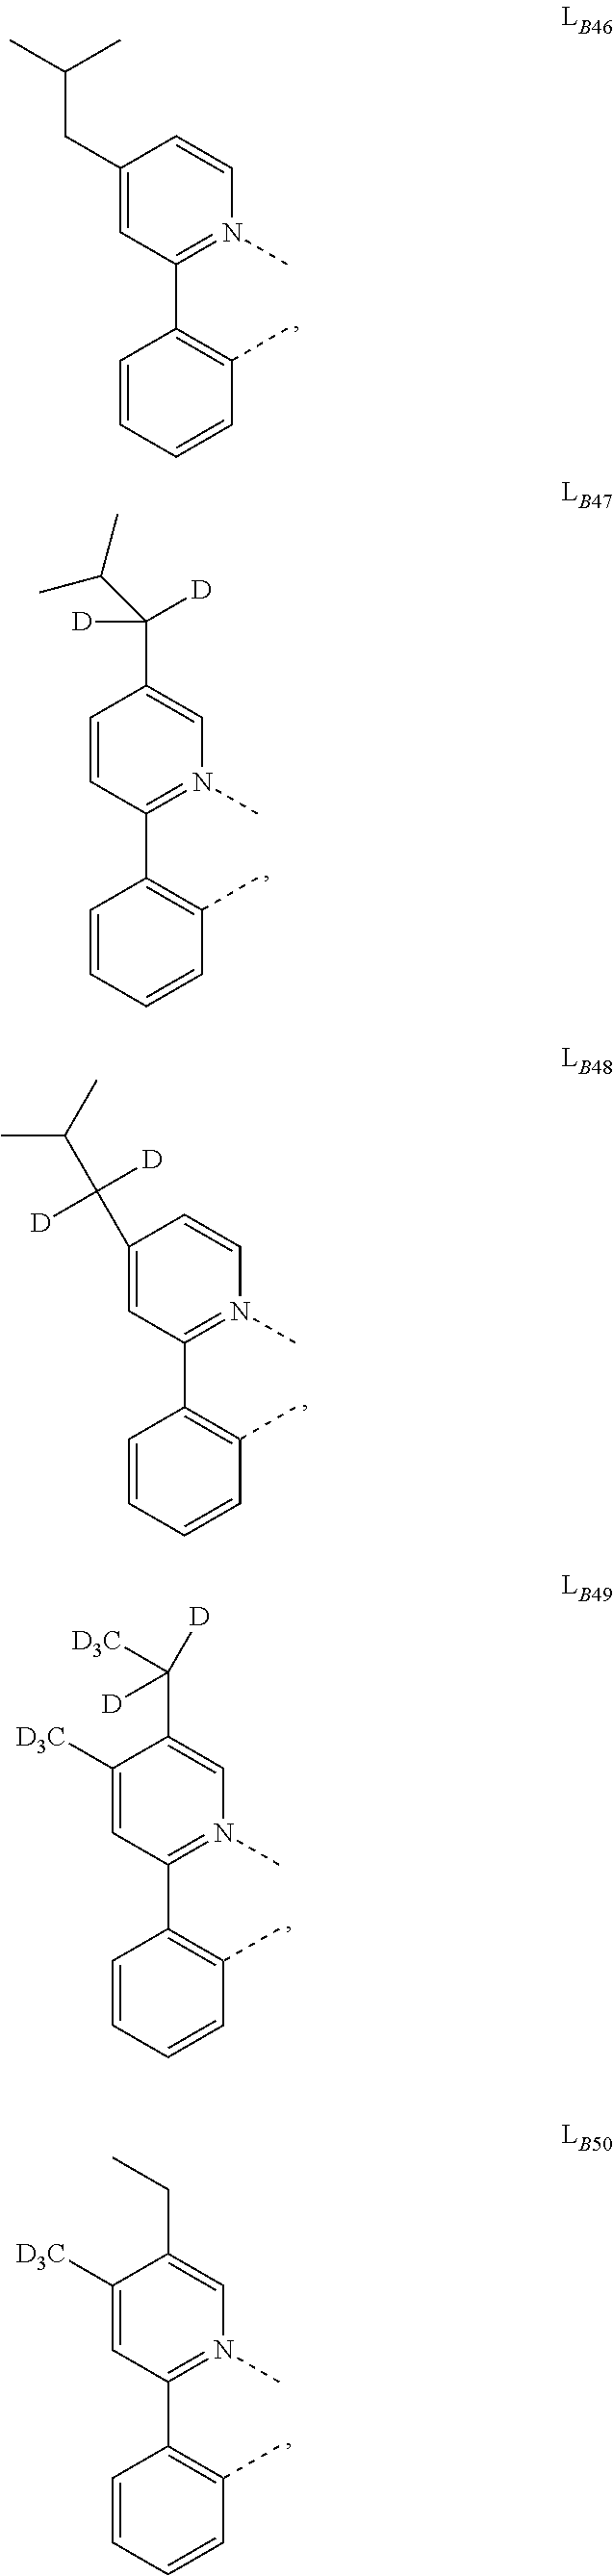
C1(CC(C)C)=CC(C2=C(C)C=CC=C2)=N(C)C=C1.C1=CC(C2=C(C)C=CC=C2)=N(C)C=C1C([D])([D])C(C)C.C1(C([D])([D])C(C)C)=CC(C2=C(C)C=CC=C2)=N(C)C=C1.C1([D3C])=CC(C2=C(C)C=CC=C2)=N(C)C=C1C([D3C])([D])[D].C1([D3C])=CC(C2=C(C)C=CC=C2)=N(C)C=C1CC
